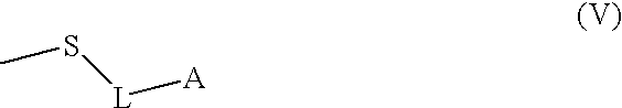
CS[L][A]
